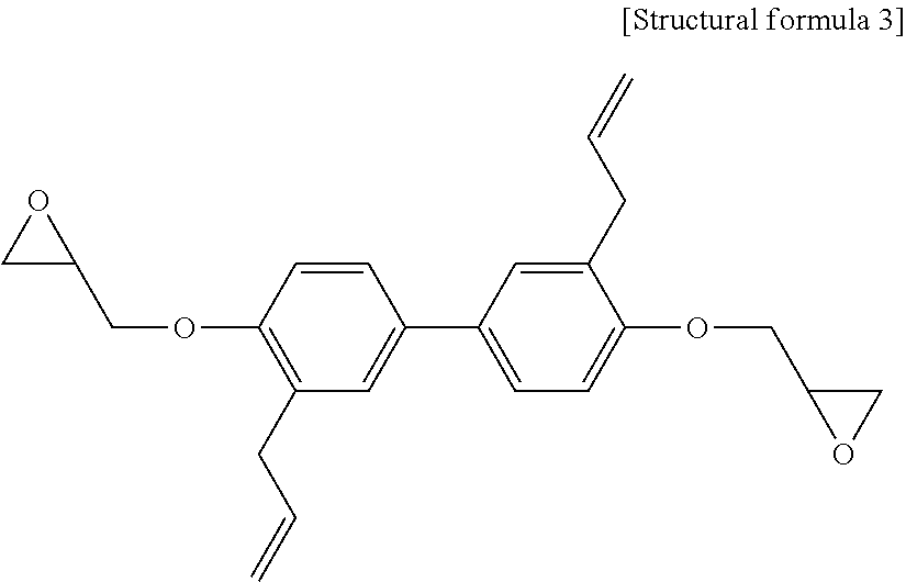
C1C(COC2=C(CC=C)C=C(C3=CC=C(OCC4OC4)C(CC=C)=C3)C=C2)O1
